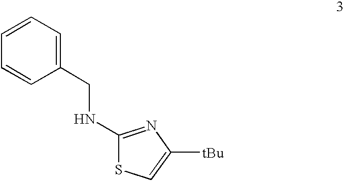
C1=CC=CC(CNC2=NC([tBu])=CS2)=C1
